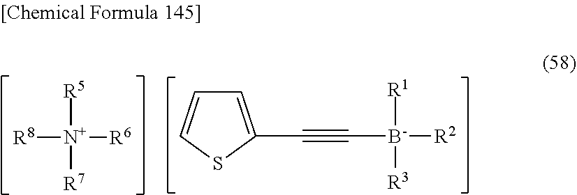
[R8][N+]([R5])([R7])[R6].C(#C[B-]([R1])([R3])[R2])C1=CC=CS1
